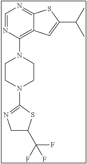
C12=NC=NC(N3CCN(C4=NCC(C(F)(F)F)S4)CC3)=C1C=C(C(C)C)S2
